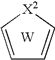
C1=C[X2]C=C1.[W]
